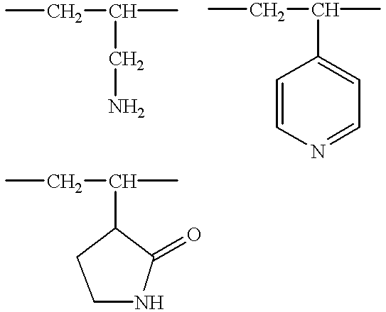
CCC(C)CN.CCC(C)C1=CC=NC=C1.CCC(C)C1CCNC1=O
